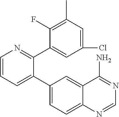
C1=CC=C(C2=CC=C3C(=C2)C(N)=NC=N3)C(C2=CC(Cl)=CC(C)=C2F)=N1
